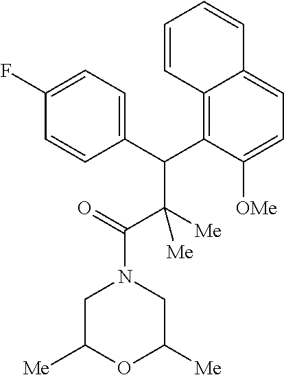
C1C([Me])OC([Me])CN1C(=O)C([Me])([Me])C(C1=C2C(=CC=C1[OMe])C=CC=C2)C1=CC=C(F)C=C1
